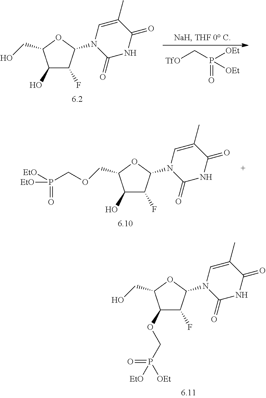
[TfO]CP([OEt])(=O)[OEt].C1(O)C(F)C(N2C(=O)NC(=O)C(C)=C2)OC1CO.C1(O)C(F)C(N2C(=O)NC(=O)C(C)=C2)OC1COCP([EtO])(=O)[EtO].C1(OCP(=O)([EtO])[OEt])C(F)C(N2C(=O)NC(=O)C(C)=C2)OC1CO
